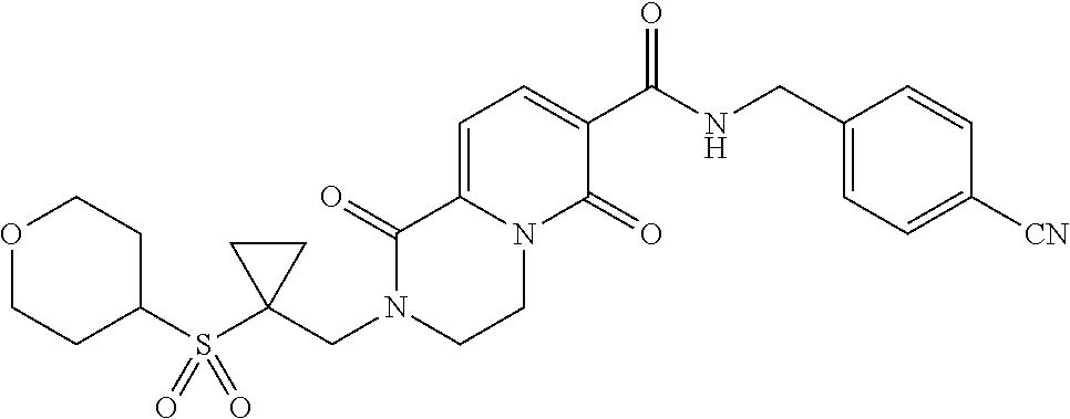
C1=C2N(C(=O)C(C(NCC3=CC=C([CN])C=C3)=O)=C1)CCN(CC1(S(C3CCOCC3)(=O)=O)CC1)C2=O
